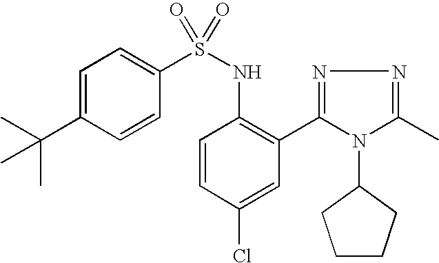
C1=C(C(C)(C)C)C=CC(S(NC2=C(C3=NN=C(C)N3C3CCCC3)C=C(Cl)C=C2)(=O)=O)=C1
